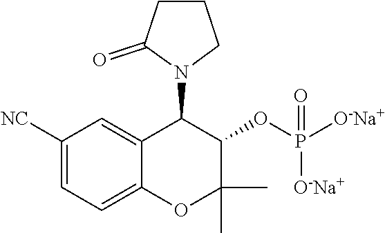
C1([NC])=CC=C2C(=C1)C(N1CCCC1=O)C(OP([O-Na+])([O-Na+])=O)C(C)(C)O2
